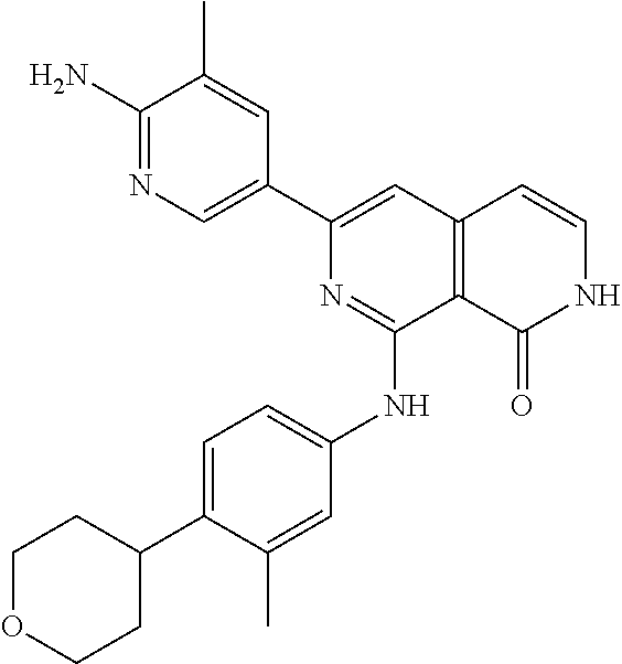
C1(C)=CC(NC2=NC(C3=CN=C(N)C(C)=C3)=CC3=C2C(=O)NC=C3)=CC=C1C1CCOCC1
